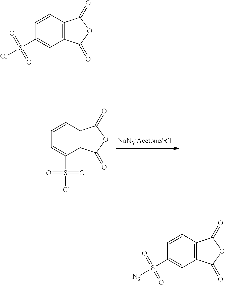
C12=C(C=CC(S(Cl)(=O)=O)=C1)C(=O)OC2=O.C12=C(C=CC=C1S(Cl)(=O)=O)C(=O)OC2=O.C12=C(C=CC(S([N3])(=O)=O)=C1)C(=O)OC2=O
